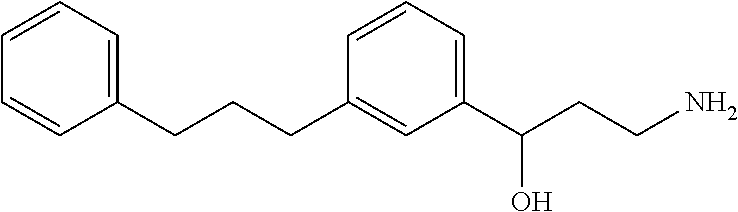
C(CC1=CC(C(CCN)O)=CC=C1)CC1=CC=CC=C1
